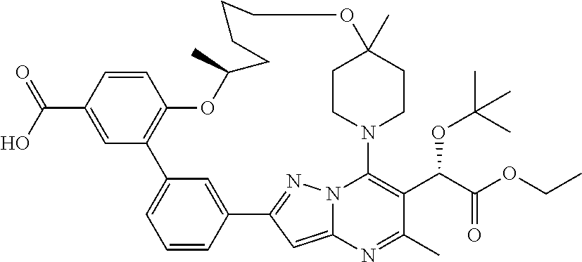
C12=CC=CC(=C1)C1=NN3C(=C1)N=C(C)C(C(C(=O)OCC)OC(C)(C)C)=C3N1CCC(C)(CC1)OCCCCC(C)OC1=C2C=C(C(O)=O)C=C1
